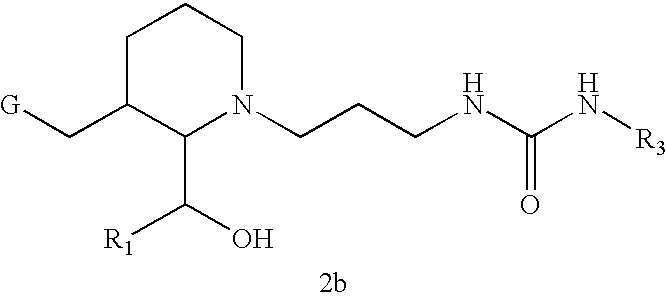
C1C(C[G])C(C(O)[R1])N(CCCNC(N[R3])=O)CC1
